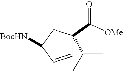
C1=CC([BocHN])CC1(C([OMe])=O)C(C)C
